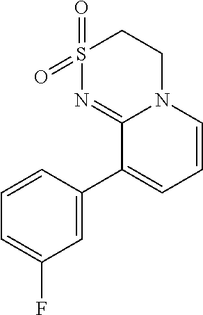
C1S(=O)(=O)N=C2N(C1)C=CC=C2C1=CC(F)=CC=C1
